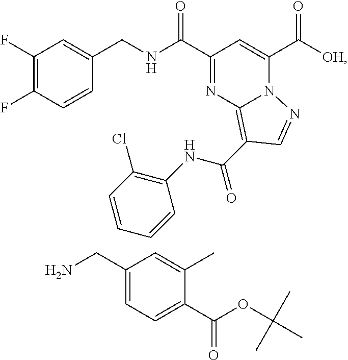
C1(F)=C(F)C=CC(CNC(C2=NC3=C(C(NC4=C(Cl)C=CC=C4)=O)C=NN3C(C([OH])=O)=C2)=O)=C1.C1(CN)=CC=C(C(OC(C)(C)C)=O)C(C)=C1
